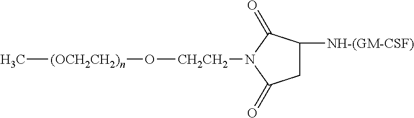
C[(OCH2CH2)n]O[CH2CH2]N1C(=O)CC([NH-(GM-CSF)])C1=O
